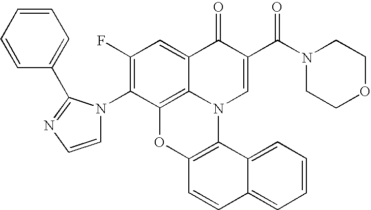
C1(F)=C(N2C=CN=C2C2=CC=CC=C2)C2=C3C(=C1)C(=O)C(C(N1CCOCC1)=O)=CN3C1=C(O2)C=CC2=CC=CC=C12
